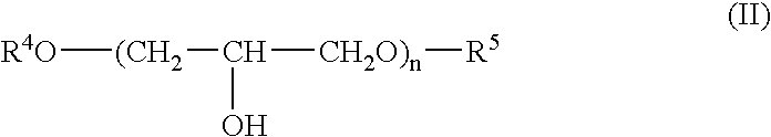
[R4O][(CH2]C([CH2O)n][R5])O
